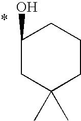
C1(O)CC(C)(C)CCC1
